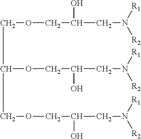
C(C(OCC(CN([R2])[R1])O)COCC(CN([R2])[R1])O)OCC(CN([R2])[R1])O
